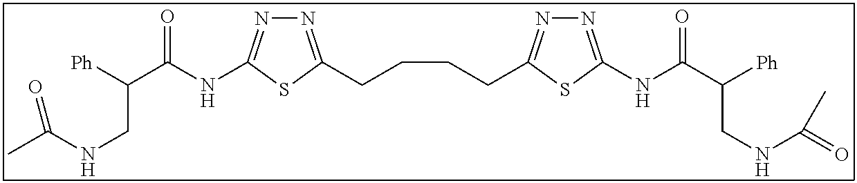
C(CCC1=NN=C(NC(C([Ph])CNC(=O)C)=O)S1)CC1=NN=C(NC(C([Ph])CNC(C)=O)=O)S1
